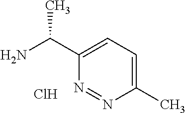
C1(C)=CC=C(C(N)C)N=N1.Cl
